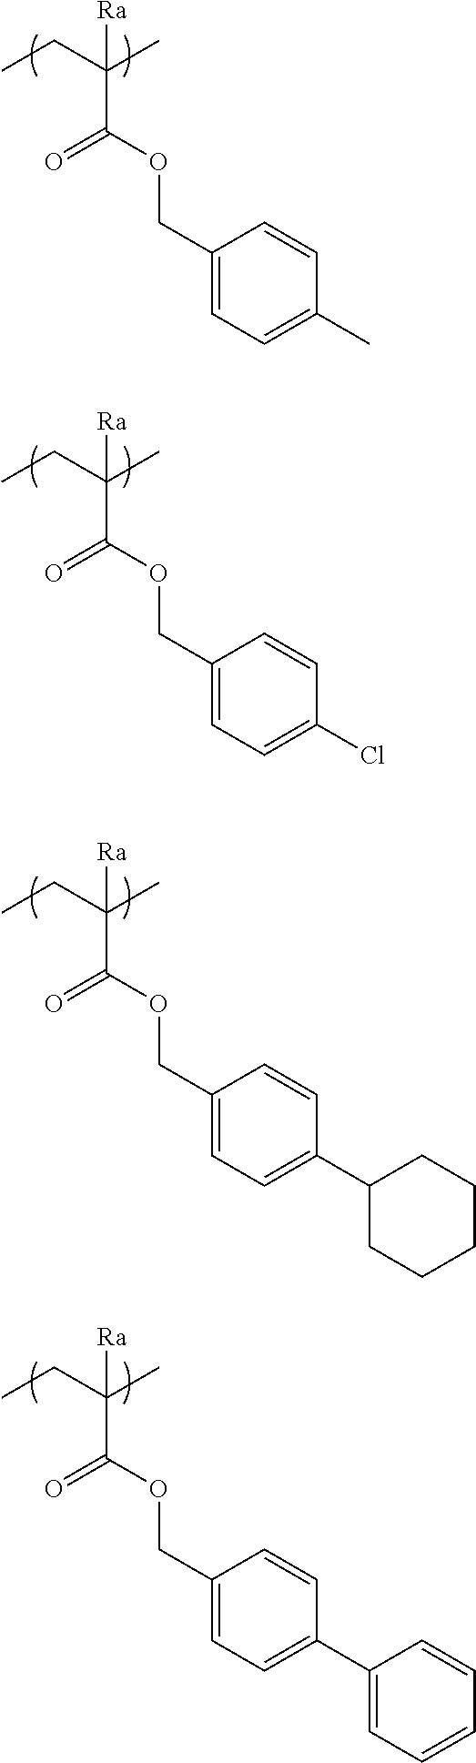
O(C(C(CC)(C)[Ra])=O)CC1=CC=C(C)C=C1.O(C(C(CC)(C)[Ra])=O)CC1=CC=C(Cl)C=C1.O(C(C(CC)(C)[Ra])=O)CC1=CC=C(C2CCCCC2)C=C1.O(C(C(CC)(C)[Ra])=O)CC1=CC=C(C2=CC=CC=C2)C=C1
